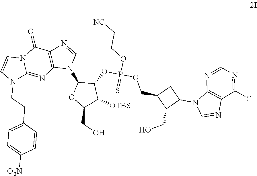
C1(=O)N2C(=NC3=C1N=CN3C1OC(CO)C([OTBS])C1OP(OCC1C(CO)C(N3C=NC4=C3N=CN=C4Cl)C1)(OCC[NC])=S)N(CCC1=CC=C([O2N])C=C1)C=C2
